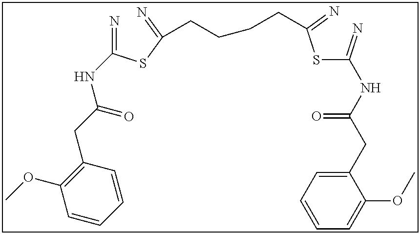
N=C(SC(=N)CCCCC(SC(=N)NC(CC1=CC=CC=C1OC)=O)=N)NC(CC1=C(OC)C=CC=C1)=O
